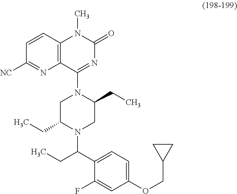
C1(C(CC)N2C(CC)CN(C3=NC(=O)N(C)C4=C3N=C([NC])C=C4)C(CC)C2)=CC=C(OCC2CC2)C=C1F
